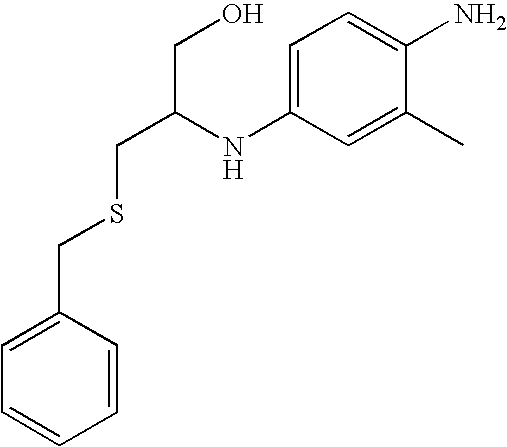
C1=C(CSCC(CO)NC2=CC=C(N)C(C)=C2)C=CC=C1
